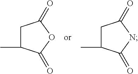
C1C(C)C(=O)OC1=O.C1C(C)C(=O)NC1=O
